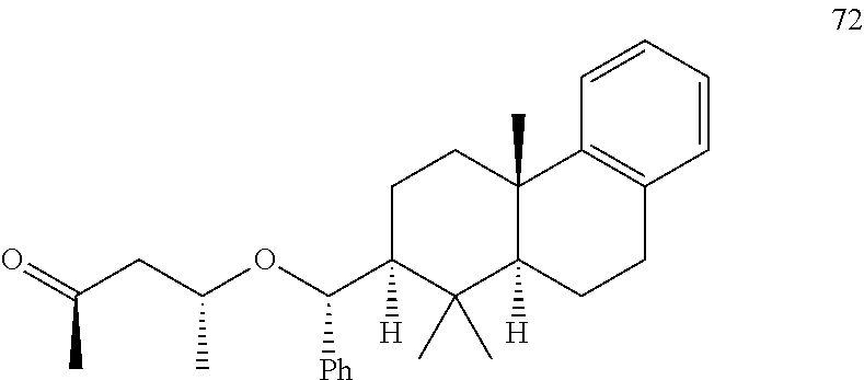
O=C(CC(OC([Ph])C1([H])C(C)(C)C2([H])C(C)(CC1)C1=C(CC2)C=CC=C1)C)C
